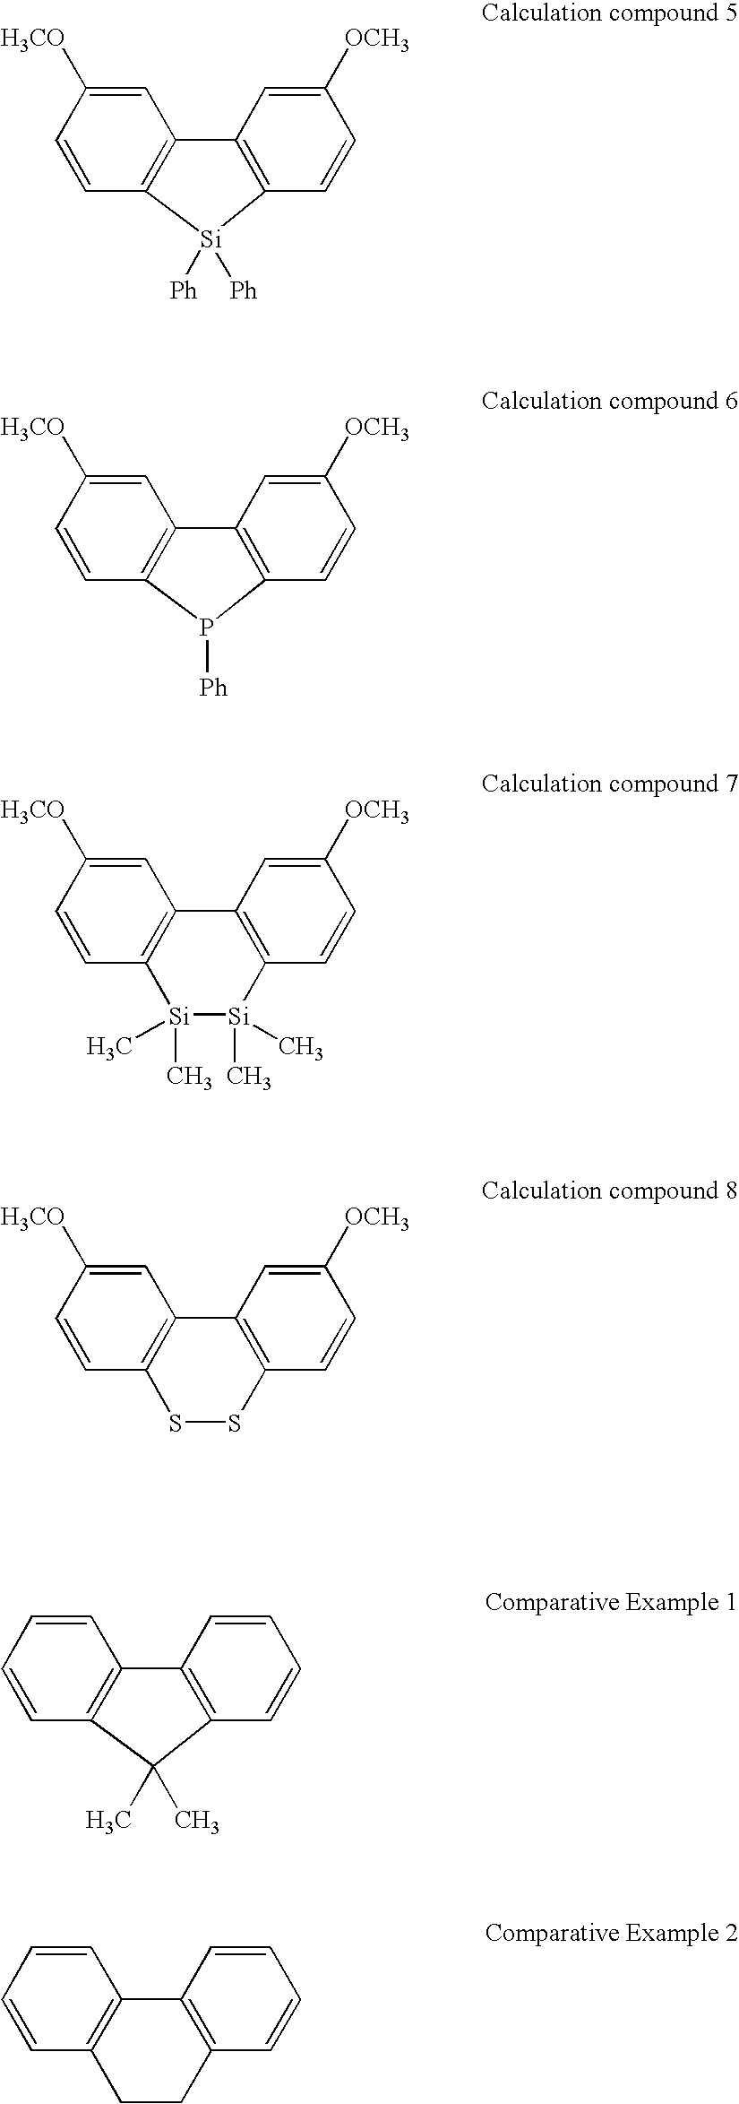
C1=C([H3CO])C=CC2=C1C1=C([Si]2([Ph])[Ph])C=CC([OCH3])=C1.C1=C([H3CO])C=CC2=C1C1=C(P2[Ph])C=CC([OCH3])=C1.C1=C([H3CO])C=CC2=C1C1=C(C=CC([OCH3])=C1)[Si](C)(C)[Si]2(C)C.C1=C([H3CO])C=CC2=C1C1=C(C=CC([OCH3])=C1)SS2.C1=CC=CC2=C1C1=C(C2(C)C)C=CC=C1.C1=CC=CC2=C1C1=C(C=CC=C1)CC2
